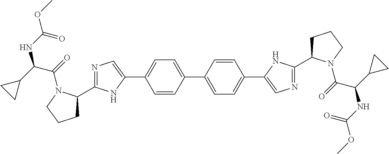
N1=C(C2CCCN2C(=O)C(C2CC2)NC(=O)OC)NC(C2=CC=C(C3=CC=C(C4=CN=C(C5CCCN5C(=O)C(C5CC5)NC(=O)OC)N4)C=C3)C=C2)=C1
